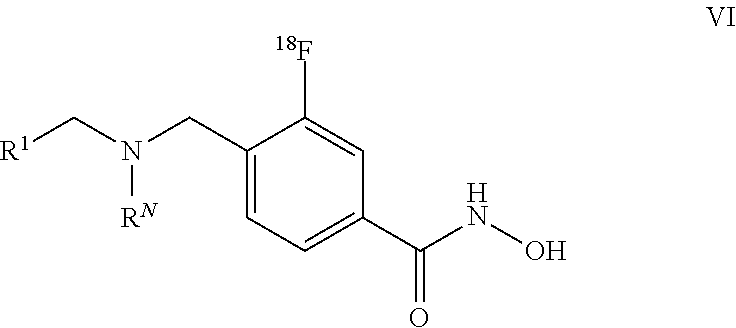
C1=C(CN(C[R1])[RN])C([18F])=CC(C(NO)=O)=C1
